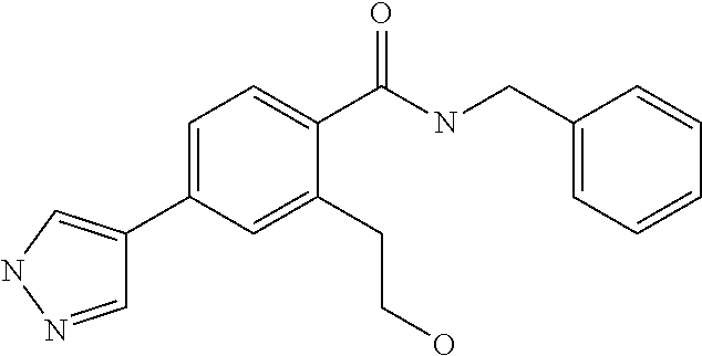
C1=NNC=C1C1=CC=C(C(NCC2=CC=CC=C2)=O)C(CCO)=C1
